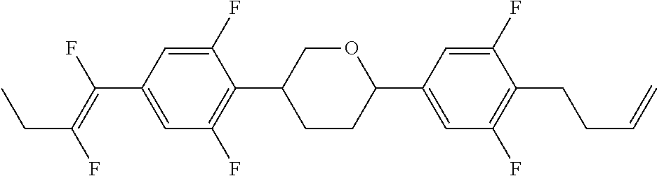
C1(F)=CC(C(=C(F)CC)F)=CC(F)=C1C1CCC(C2=CC(F)=C(CCC=C)C(F)=C2)OC1
